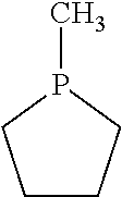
C1CCP(C)C1
